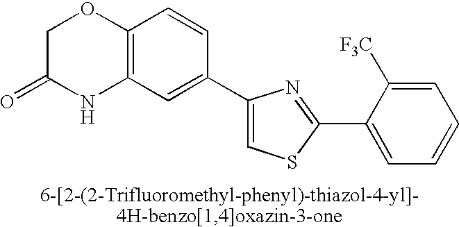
C1C(=O)NC2=C(O1)C=CC(C1=CSC(C3=CC=CC=C3[F3C])=N1)=C2
